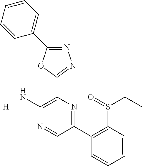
[H].N1=C(C2=CC=CC=C2)OC(C2=C(N)N=CC(C3=C(S(C(C)C)=O)C=CC=C3)=N2)=N1
